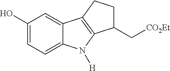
C1(O)=CC=C2C(=C1)C1=C(N2[H])C(C[CO2Et])CC1
